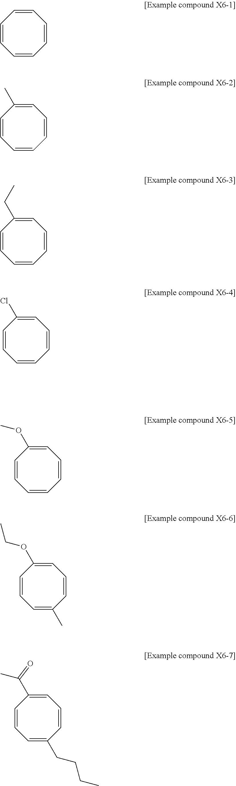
C1=CC=CC=CC=C1.C1=CC=CC=C(C)C=C1.C1=CC=CC=C(CC)C=C1.C1=CC=CC=C(Cl)C=C1.C1=CC=CC=C(OC)C=C1.C1=C(C)C=CC=C(OCC)C=C1.C1=C(CCCC)C=CC=C(C(C)=O)C=C1
